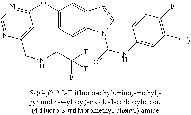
C1(OC2=NC=NC(CNCC(F)(F)F)=C2)=CC=C2C(=C1)C=CN2C(NC1=CC([CF3])=C(F)C=C1)=O
